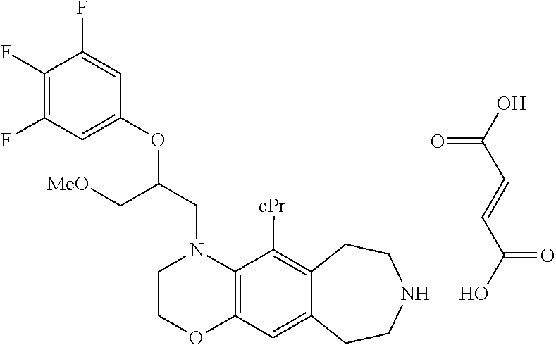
C(N1CCOC2=C1C([cPr])=C1C(=C2)CCNCC1)C(OC1=CC(F)=C(F)C(F)=C1)C[MeO].C(O)(=O)C=CC(O)=O
